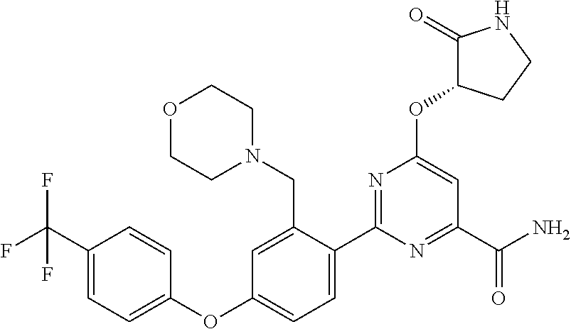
C1(C2=CC=C(OC3=CC=C(C(F)(F)F)C=C3)C=C2CN2CCOCC2)=NC(OC2C(=O)NCC2)=CC(C(N)=O)=N1
